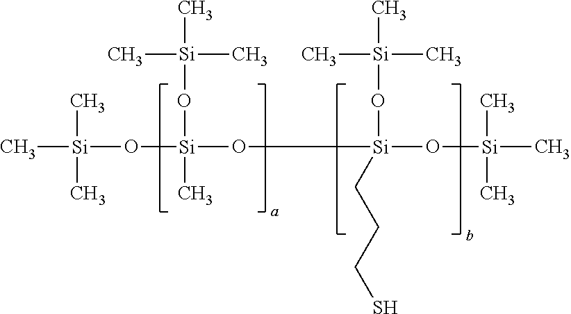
C[Si](C)(O[Si](O[Si](C)(C)C)(C)O[Si](O[Si](C)(C)C)(O[Si](C)(C)C)CCCS)C
